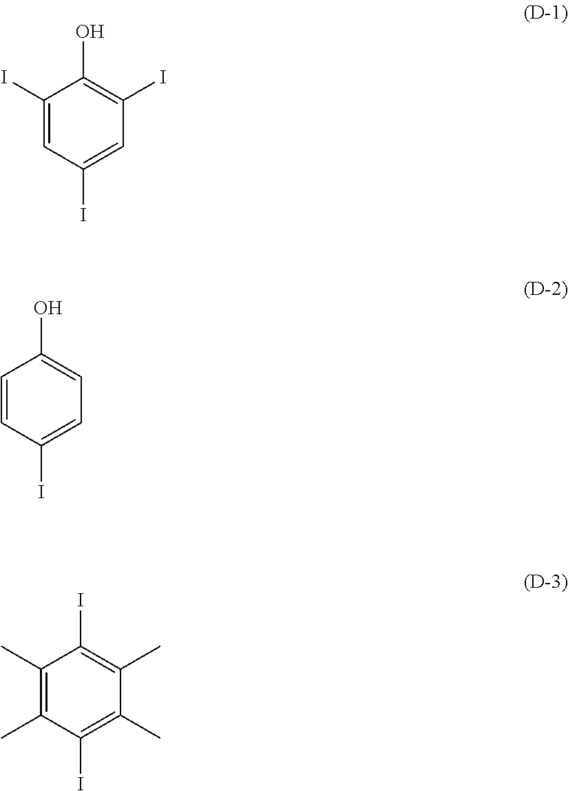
C1(I)=CC(I)=CC(I)=C1O.C1=CC(I)=CC=C1O.C1(C)=C(C)C(I)=C(C)C(C)=C1I
